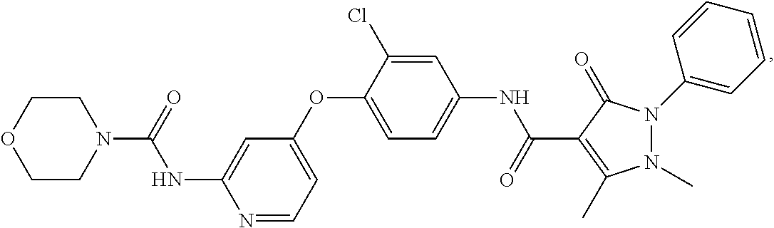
C1(OC2=CC=C(NC(C3=C(C)N(C)N(C4=CC=CC=C4)C3=O)=O)C=C2Cl)=CC=NC(NC(=O)N2CCOCC2)=C1
